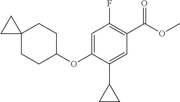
C1(F)=C(C(OC)=O)C=C(C2CC2)C(OC2CCC3(CC2)CC3)=C1
